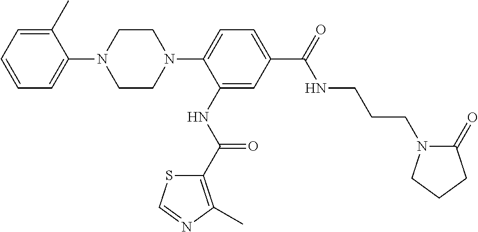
C1=CC=C(C)C(N2CCN(C3=CC=C(C(=O)NCCCN4C(=O)CCC4)C=C3NC(C3=C(C)N=CS3)=O)CC2)=C1
